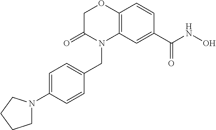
C1C(=O)N(CC2=CC=C(N3CCCC3)C=C2)C2=C(O1)C=CC(C(NO)=O)=C2
